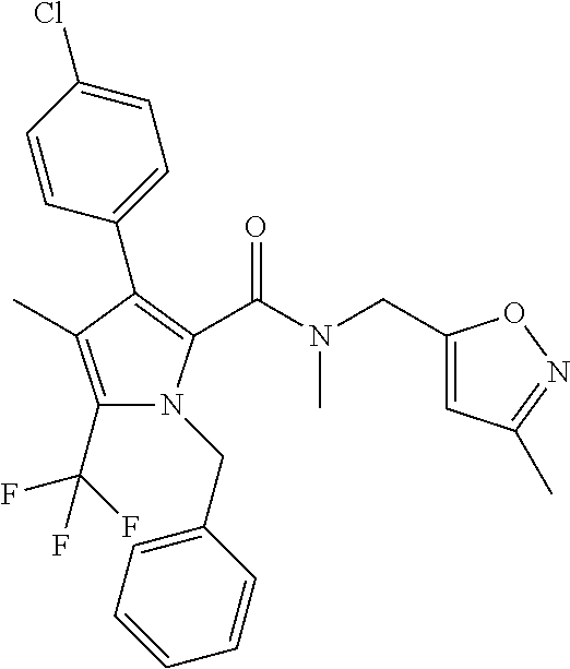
C1(C2=C(C(=O)N(C)CC3=CC(C)=NO3)N(CC3=CC=CC=C3)C(C(F)(F)F)=C2C)=CC=C(Cl)C=C1
